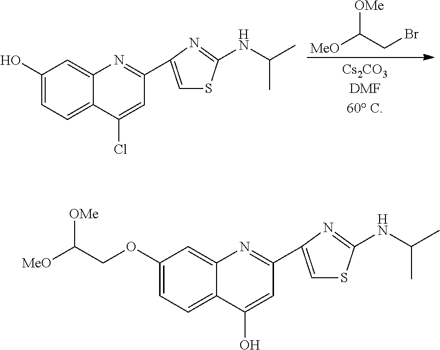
C1(O)=CC=C2C(=C1)N=C(C1=CSC(NC(C)C)=N1)C=C2Cl.[MeO]C(CBr)[OMe].C1(OCC([MeO])[OMe])=CC=C2C(=C1)N=C(C1=CSC(NC(C)C)=N1)C=C2O
